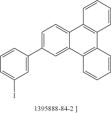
C1=C(C2=CC(I)=CC=C2)C=C2C(=C1)C1=C(C3=C2C=CC=C3)C=CC=C1
